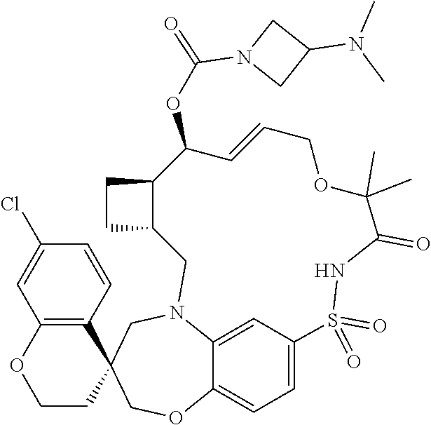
C12=CC=C3C(=C1)N(CC1(CO3)C3=C(OCC1)C=C(Cl)C=C3)CC1C(CC1)C(OC(N1CC(N(C)C)C1)=O)C=CCOC(C)(C)C(=O)NS2(=O)=O
